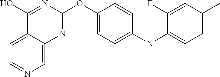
C1=C2C(=CN=C1)N=C(OC1=CC=C(N(C3=CC=C(C)C=C3F)C)C=C1)N=C2O
